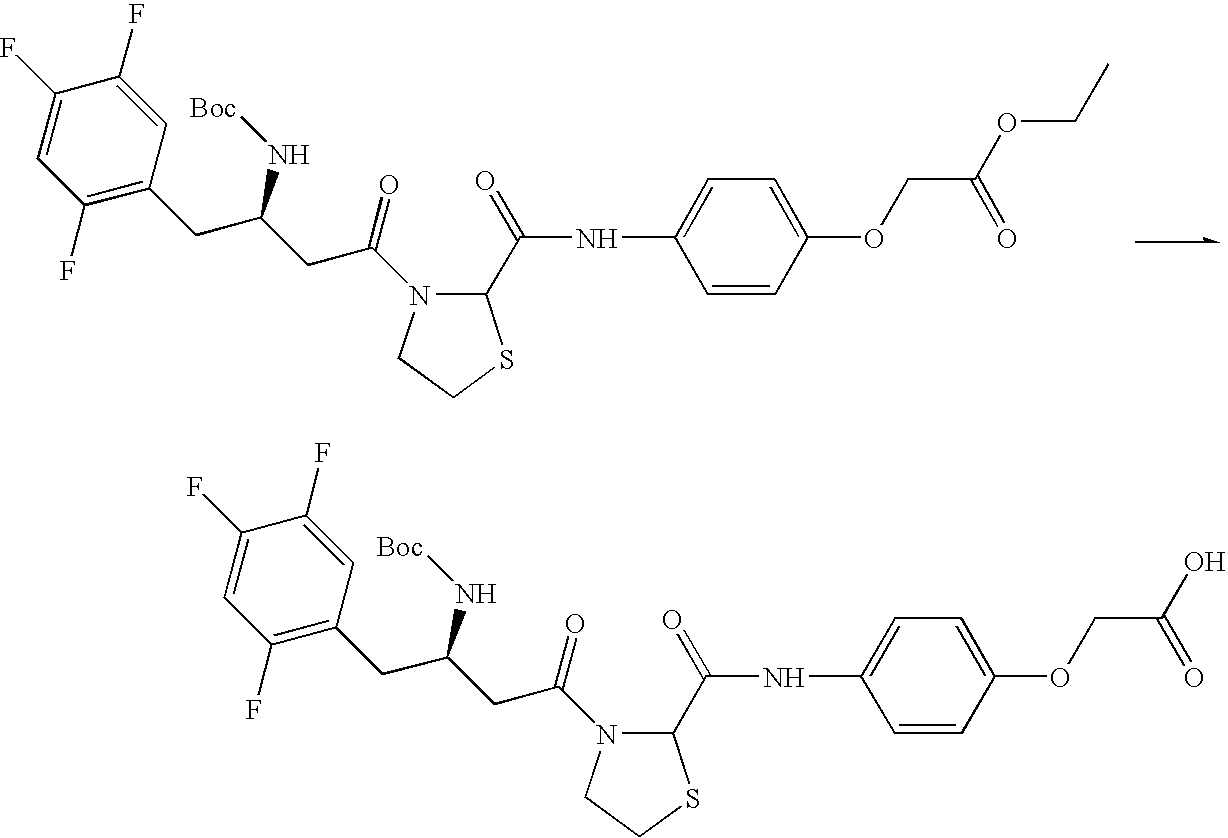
C1(C(=O)NC2=CC=C(OCC(=O)OCC)C=C2)N(C(=O)CC(CC2=C(F)C=C(F)C(F)=C2)N[Boc])CCS1.C1(C(=O)NC2=CC=C(OCC(=O)O)C=C2)N(C(=O)CC(CC2=C(F)C=C(F)C(F)=C2)N[Boc])CCS1
